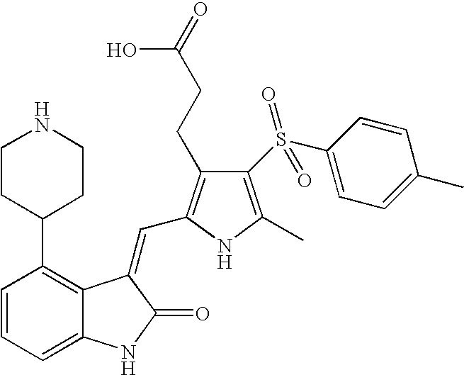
C1=CC=C2C(=C1C1CCNCC1)C(=CC1=C(CCC(=O)O)C(S(C3=CC=C(C)C=C3)(=O)=O)=C(C)N1)C(=O)N2
